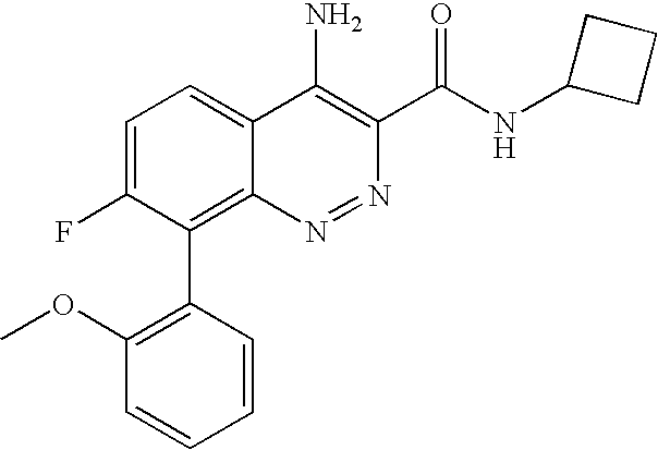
C1(C2=C3C(=CC=C2F)C(N)=C(C(NC2CCC2)=O)N=N3)=C(OC)C=CC=C1
